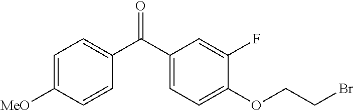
C1=C([MeO])C=CC(C(C2=CC=C(OCCBr)C(F)=C2)=O)=C1
